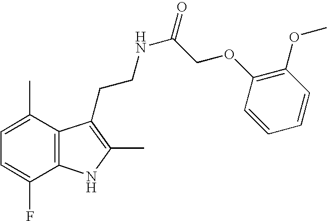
C12=C(C(C)=CC=C1F)C(CCNC(COC1=C(OC)C=CC=C1)=O)=C(C)N2
